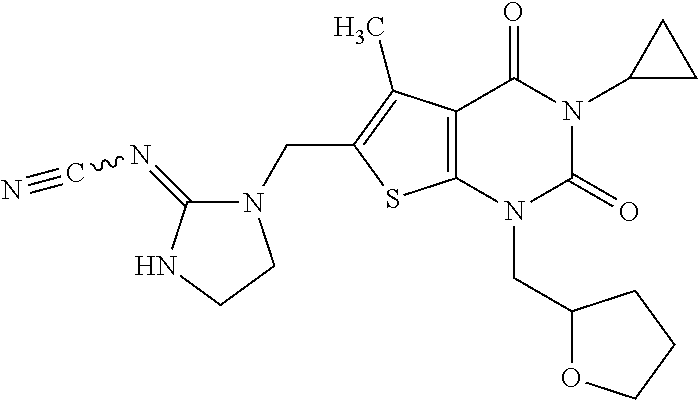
C12=C(N(CC3OCCC3)C(=O)N(C3CC3)C1=O)SC(CN1C(=NC#N)NCC1)=C2C
